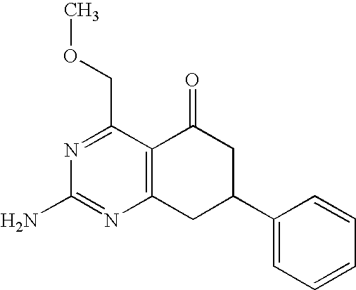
C12=C(CC(C3=CC=CC=C3)CC1=O)N=C(N)N=C2COC
